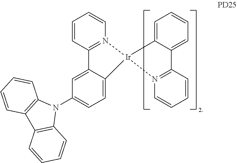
C1=C2C(=CC=C1)C1=N(C=CC=C1)[Ir]21N2=C(C=CC=C2)C2=CC(N3C4=C(C5=C3C=CC=C5)C=CC=C4)=CC=C21
